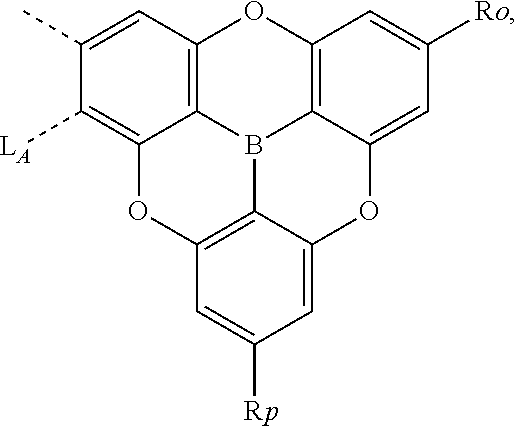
C12=C([LA])C(C)=CC3=C1B1C4=C(C=C([Ro])C=C4OC4=CC([Rp])=CC(=C14)O2)O3
